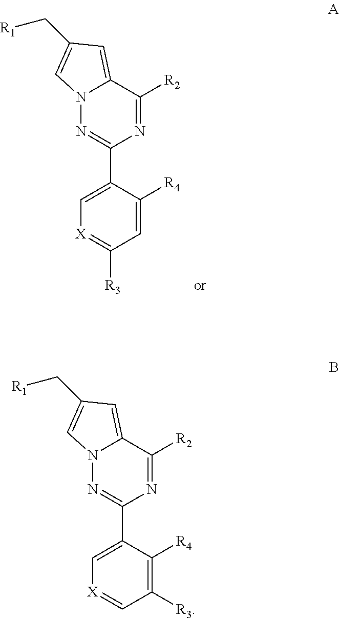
C1=C([R4])C(C2=NN3C(=CC(C[R1])=C3)C([R2])=N2)=C[X]=C1[R3].C1([R3])=C([R4])C(C2=NN3C(=CC(C[R1])=C3)C([R2])=N2)=C[X]=C1
